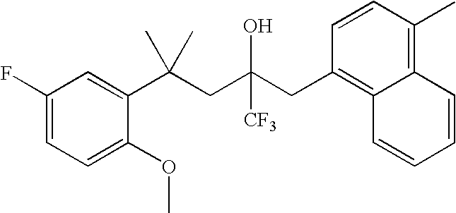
C1=C(OC)C(C(CC(CC2=C3C(=C(C)C=C2)C=CC=C3)([CF3])O)(C)C)=CC(F)=C1
